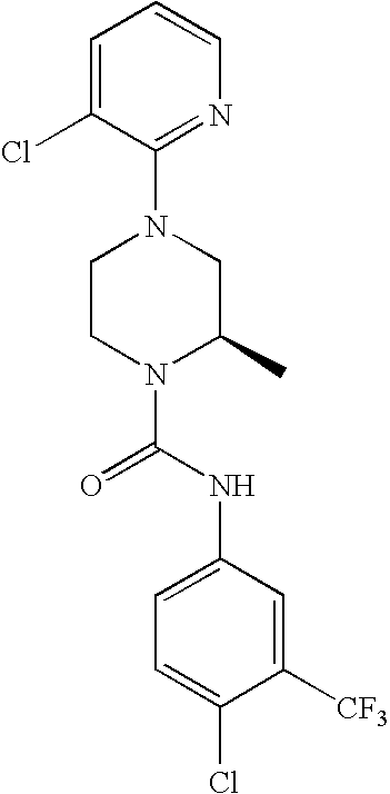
N1(C(NC2=CC=C(Cl)C([CF3])=C2)=O)C(C)CN(C2=NC=CC=C2Cl)CC1
